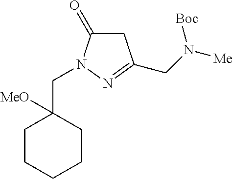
C1C(=O)N(CC2([MeO])CCCCC2)N=C1CN([Me])[Boc]
